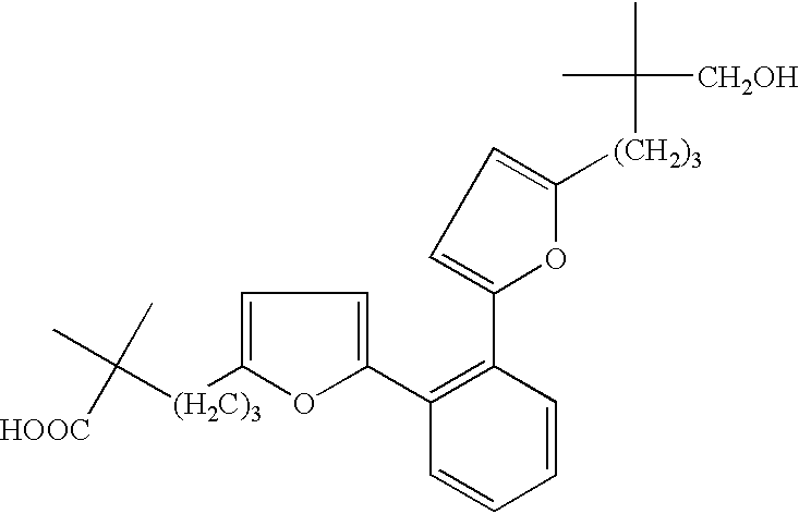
CC([(H2C)3]C1=CC=C(C2=C(C3=CC=C([(CH2)3]C(C)([CH2OH])C)O3)C=CC=C2)O1)(C)[HOOC]
